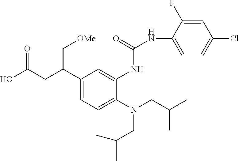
N(CC(C)C)(CC(C)C)C1=CC=C(C(CC(O)=O)C[OMe])C=C1NC(=O)NC1=CC=C(Cl)C=C1F
